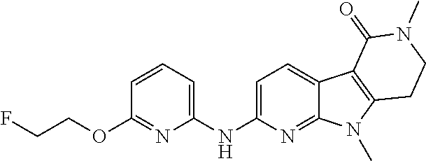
C1=CC=C(NC2=CC=C3C(=N2)N(C)C2=C3C(=O)N(C)CC2)N=C1OCCF
